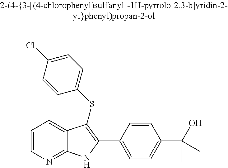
C1=CN=C2C(=C1)C(SC1=CC=C(Cl)C=C1)=C(C1=CC=C(C(O)(C)C)C=C1)N2
